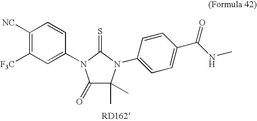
C1([NC])=C([F3C])C=C(N2C(=O)C(C)(C)N(C3=CC=C(C(=O)NC)C=C3)C2=S)C=C1
